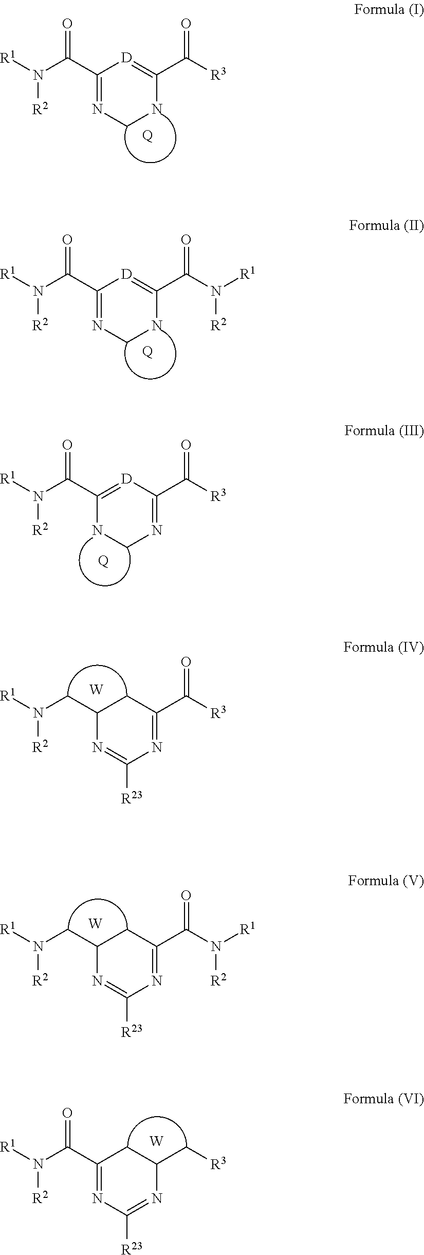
C1(C(N([R1])[R2])=O)=NCNC(C(N([R1])[R2])=O)=[D]1.[Q].C1(C(N([R1])[R2])=O)=NCNC(C([R3])=O)=[D]1.[Q].C1(CN([R1])[R2])N=C([R23])N=C(C([R3])=O)C1.[W].C1(C(N([R1])[R2])=O)=NC([R23])=NC(C[R3])C1.[W].C1(CN([R1])[R2])N=C([R23])N=C(C(N([R1])[R2])=O)C1.[W].C1(C(N([R1])[R2])=O)=[D]C(C([R3])=O)=NCN1.[Q]
